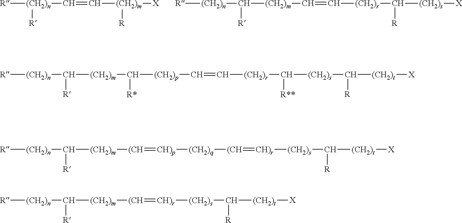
[R][(CH2)n]([R])C=C[(CH2)m]([X])[R].[R][(CH2)n]C([(CH2)m]C=C[(CH2)r]C([R])[(CH2)s][X])[R].[R][(CH2)n]C([(CH2)m]C([R*])[(CH2)p]C=C[(CH2)r]C([R**])[(CH2)s]C([R])[(CH2)t][X])[R].[R][(CH2)n]C([(CH2)m][(CH]=[CH)p][(CH2)q][(CH]=[CH)r][(CH2)s]C([R])[(CH2)t][X])[R].[R][(CH2)n]C([(CH2)m][(CH]=[CH)r][(CH2)s]C([R])[(CH2)t][X])[R]
